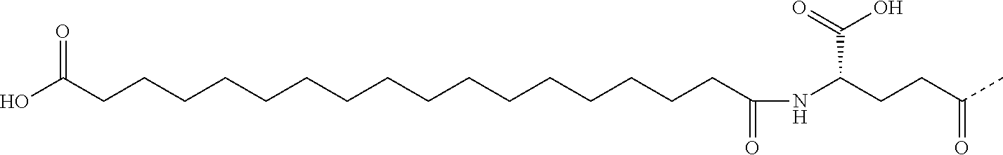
OC(CCCCCCCCCCCCCCCCC(NC(C(O)=O)CCC(C)=O)=O)=O
